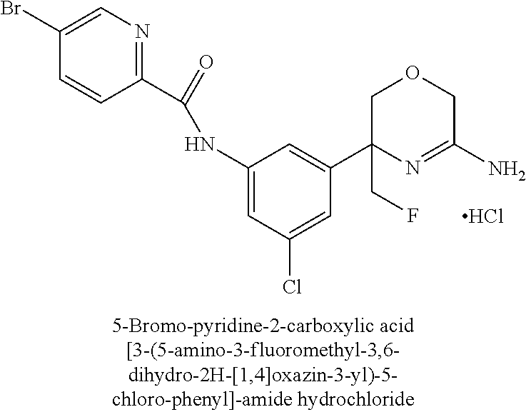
N(C1=CC(Cl)=CC(C2(CF)N=C(N)COC2)=C1)C(=O)C1=NC=C(Br)C=C1.Cl
